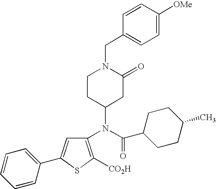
C1(N(C(C2CCC(C)CC2)=O)C2CC(=O)N(CC3=CC=C([OMe])C=C3)CC2)=C([CO2H])SC(C2=CC=CC=C2)=C1
